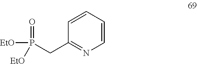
C1(CP([EtO])(=O)[EtO])=NC=CC=C1
